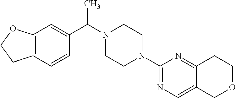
C12=C(C=CC(C(C)N3CCN(C4=NC=C5C(=N4)CCOC5)CC3)=C1)CCO2
